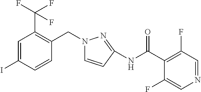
C1=C(I)C=CC(CN2C=CC(NC(C3=C(F)C=NC=C3F)=O)=N2)=C1C(F)(F)F
